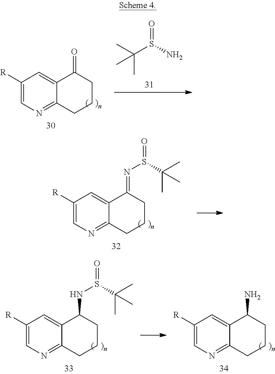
C1([R])=CN=C2C(=C1)C(=O)CCC2.O=S(N)C(C)(C)C.C1([R])=CN=C2C(=C1)C(=NS(=O)C(C)(C)C)CCC2.C1([R])=CN=C2C(=C1)C(NS(=O)C(C)(C)C)CCC2.C1([R])=CN=C2C(=C1)C(N)CCC2
